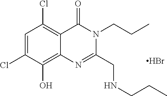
Br.C1=C(Cl)C(O)=C2C(=C1Cl)C(=O)N(CCC)C(CNCCC)=N2
